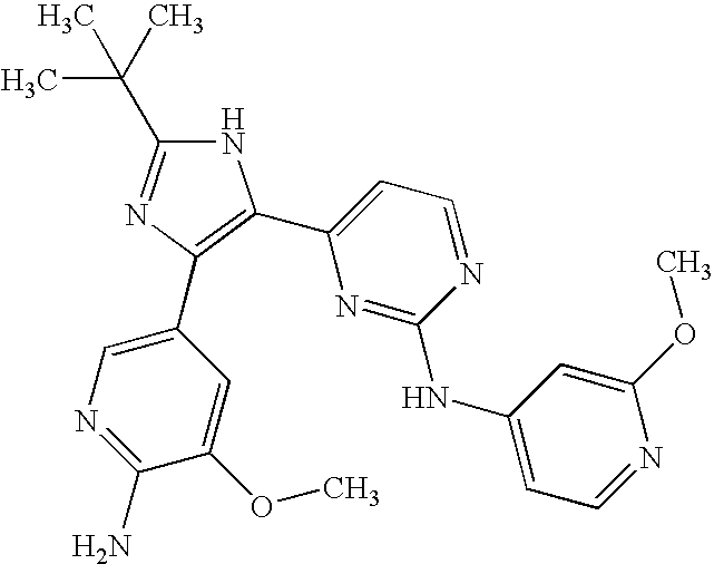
N1C(C(C)(C)C)=NC(C2=CN=C(N)C(OC)=C2)=C1C1=CC=NC(NC2=CC=NC(OC)=C2)=N1
